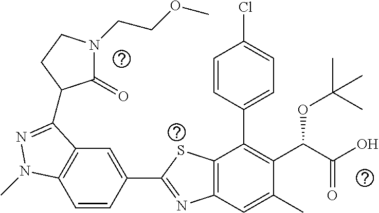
C1=CC(C2=NC3=C(S2)C(C2=CC=C(Cl)C=C2)=C(C(C(O)=O)OC(C)(C)C)C(C)=C3)=CC2=C1N(C)N=C2C1C(=O)N(CCOC)CC1
